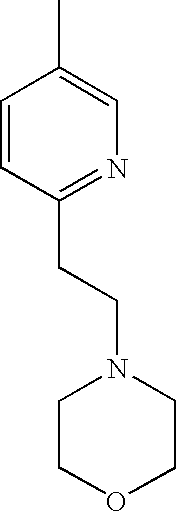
CC1=CN=C(CCN2CCOCC2)C=C1
